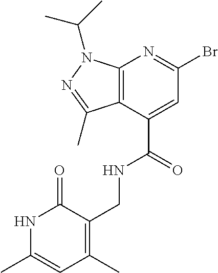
C12=C(C(C(=O)NCC3=C(C)C=C(C)NC3=O)=CC(Br)=N1)C(C)=NN2C(C)C
